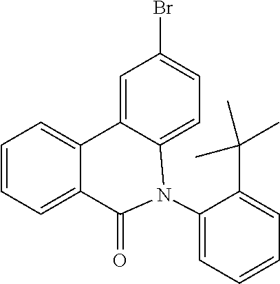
C1=CC=C2C(=C1)C1=CC(Br)=CC=C1N(C1=CC=CC=C1C(C)(C)C)C2=O
